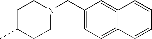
C1(CN2CCC(C)CC2)=CC=C2C(=C1)C=CC=C2
